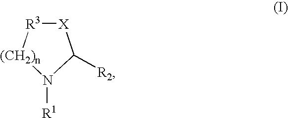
[X]1[R3][(CH2)n]N([R1])C1[R2]
